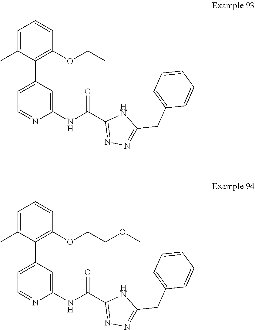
C1=CC=C(C)C(C2=CC=NC(NC(C3=NN=C(CC4=CC=CC=C4)N3)=O)=C2)=C1OCCOC.C1=CC=C(C)C(C2=CC=NC(NC(C3=NN=C(CC4=CC=CC=C4)N3)=O)=C2)=C1OCC
